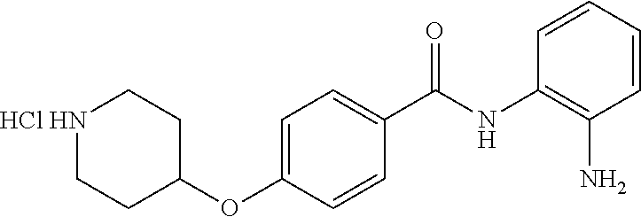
C1=CC=CC(N)=C1NC(C1=CC=C(OC2CC[HCl HN]CC2)C=C1)=O
